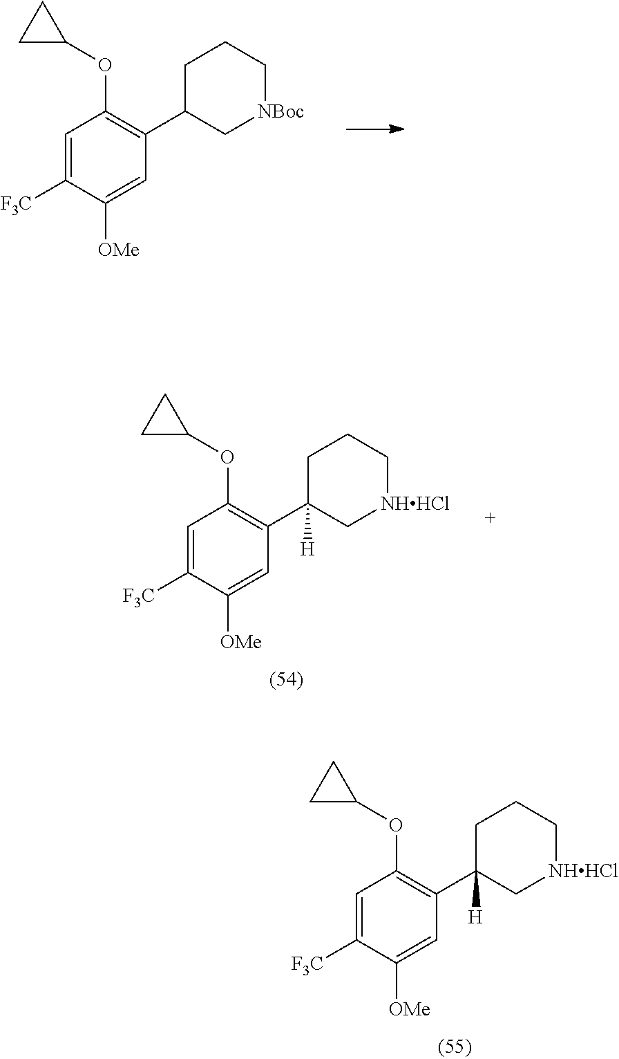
C1=C([F3C])C([OMe])=CC(C2C[NBoc]CCC2)=C1OC1CC1.C1=C([F3C])C([OMe])=CC(C2([H])C[NHHCl]CCC2)=C1OC1CC1.C1=C([F3C])C([OMe])=CC(C2([H])C[NHHCl]CCC2)=C1OC1CC1
